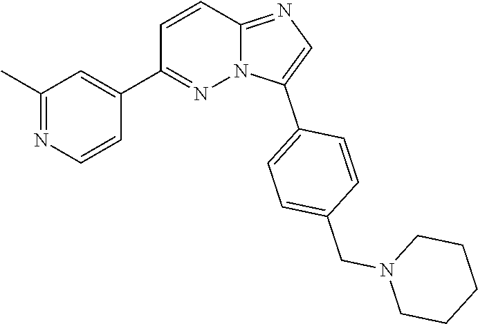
C1=C(C2=CC=C(CN3CCCCC3)C=C2)N2C(=N1)C=CC(C1=CC(C)=NC=C1)=N2
